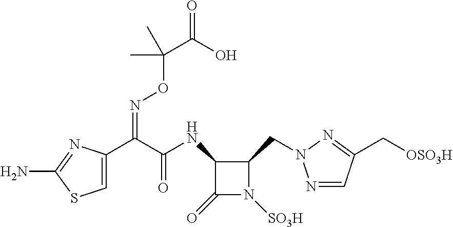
C(=NOC(C(O)=O)(C)C)(C1=CSC(N)=N1)C(NC1C(=O)N([SO3H])C1CN1N=CC(C[OSO3H])=N1)=O
